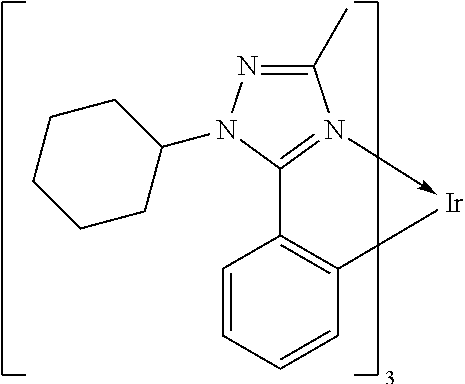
C1(C)=NN(C2CCCCC2)C2=N1->[Ir]C1=C2C=CC=C1
